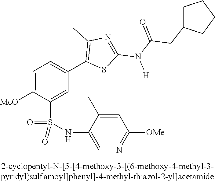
C1=C([OMe])C(S(NC2=CN=C([OMe])C=C2C)(=O)=O)=CC(C2=C(C)N=C(N(C(=O)CC3CCCC3)[H])S2)=C1
